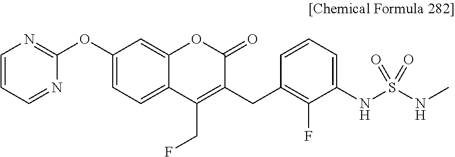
C12=CC=C(OC3=NC=CC=N3)C=C1OC(=O)C(CC1=C(F)C(NS(NC)(=O)=O)=CC=C1)=C2CF
